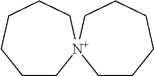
C1C[N+]2(CCCC1)CCCCCC2
